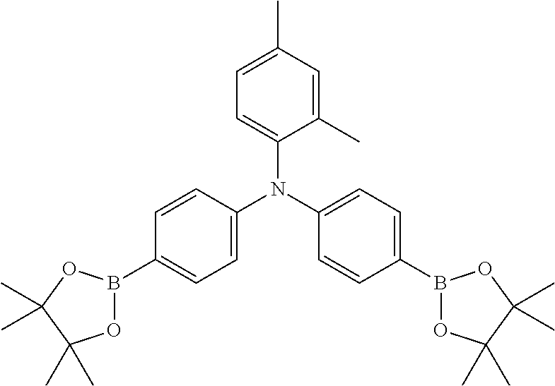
C1(C)=CC=C(N(C2=CC=C(B3OC(C)(C)C(C)(C)O3)C=C2)C2=CC=C(B3OC(C)(C)C(C)(C)O3)C=C2)C(C)=C1
